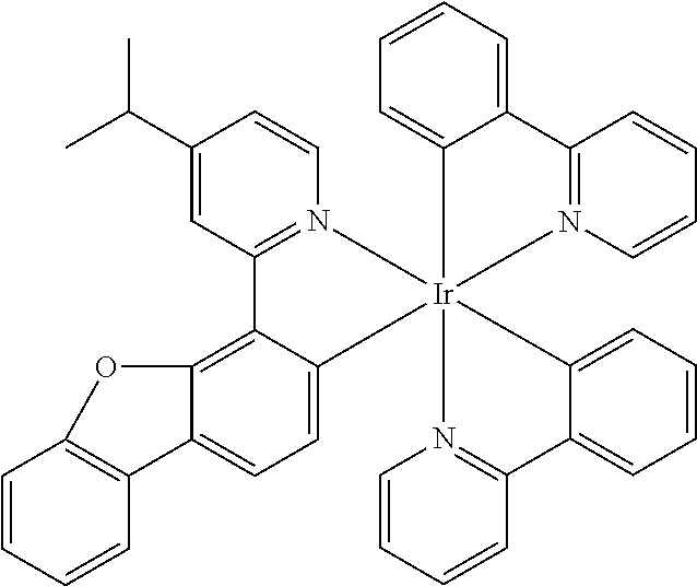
C1=C2C(=C3C(=C1)[Ir]14(N5=C3C=C(C(C)C)C=C5)(C3=CC=CC=C3C3=N1C=CC=C3)N1=C(C=CC=C1)C1=CC=CC=C14)OC1=C2C=CC=C1
